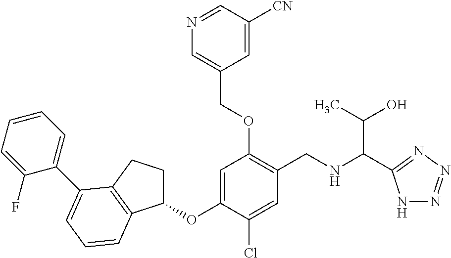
C1(OC2=CC(OCC3=CN=CC([CN])=C3)=C(CNC(C(O)C)C3=NN=NN3)C=C2Cl)CCC2=C1C=CC=C2C1=CC=CC=C1F
